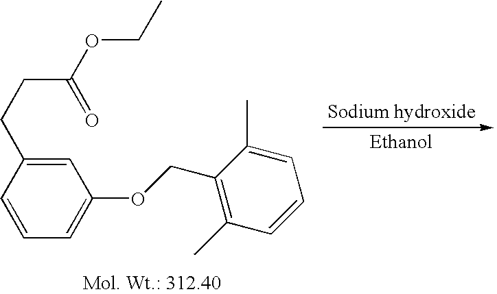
C1=C(CCC(OCC)=O)C=CC=C1OCC1=C(C)C=CC=C1C
